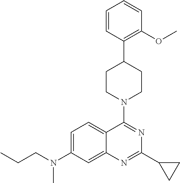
C12=CC(N(CCC)C)=CC=C1C(N1CCC(C3=C(OC)C=CC=C3)CC1)=NC(C1CC1)=N2
